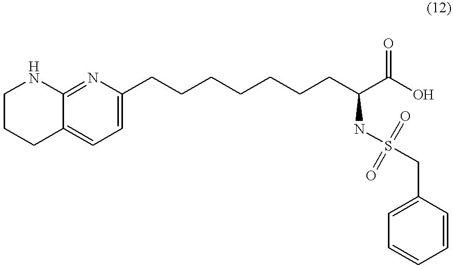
C1CCC2=CC=C(CCCCCCCC(C(O)=O)NS(CC3=CC=CC=C3)(=O)=O)N=C2N1
